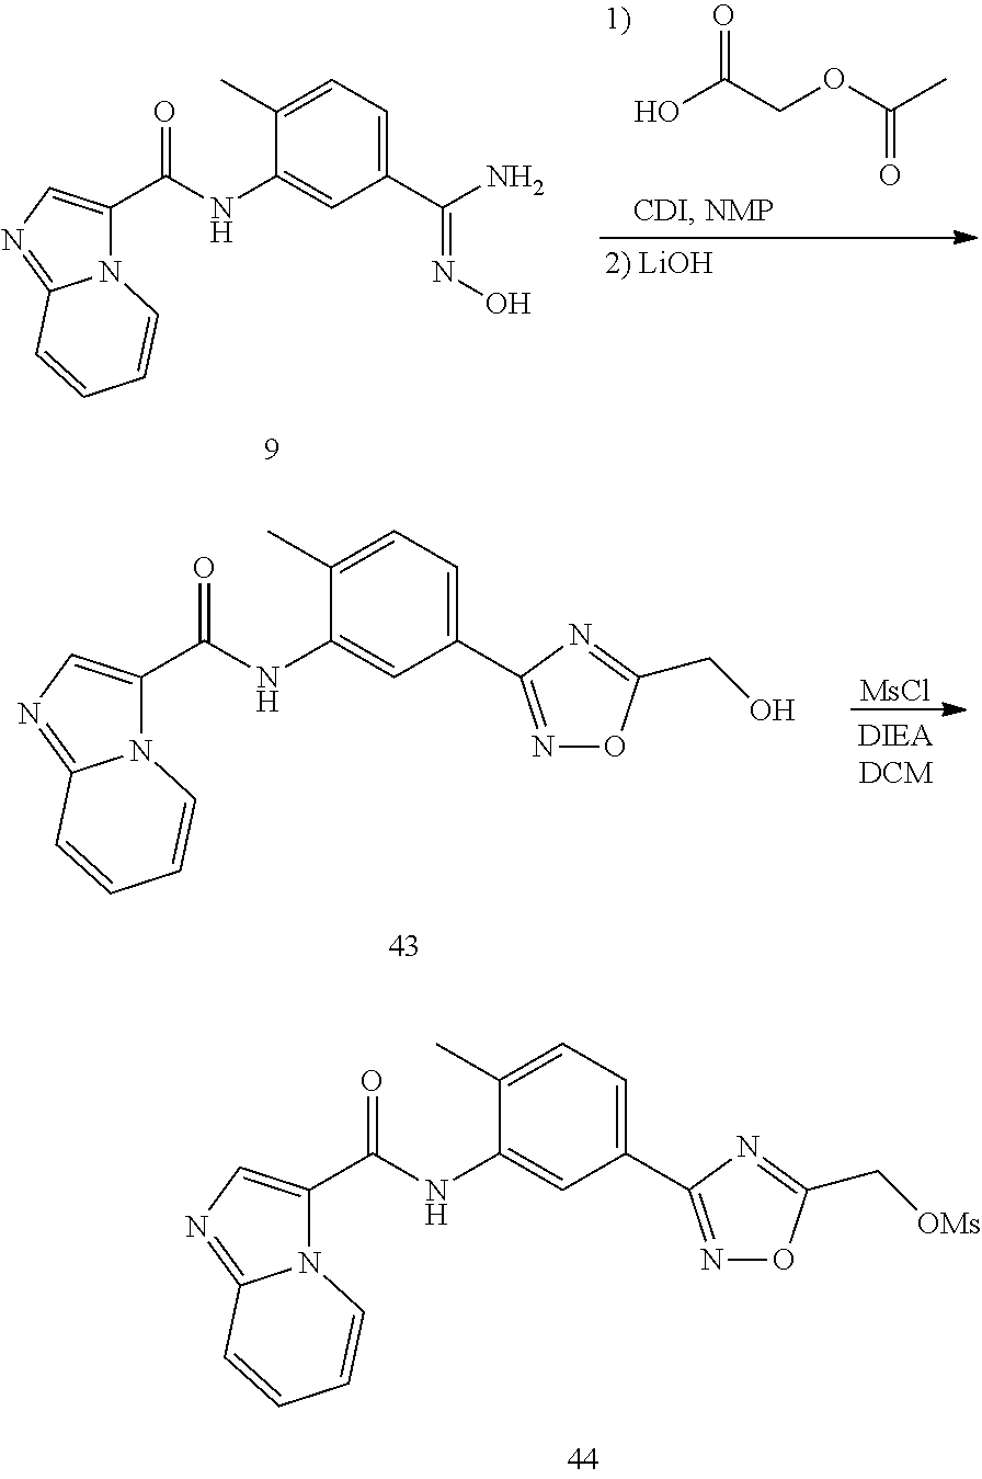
N12C(C(NC3=CC(C(N)=NO)=CC=C3C)=O)=CN=C1C=CC=C2.OC(COC(=O)C)=O.N12C(C(NC3=CC(C4=NOC(CO)=N4)=CC=C3C)=O)=CN=C1C=CC=C2.[MsCl].N12C(C(NC3=CC(C4=NOC(C[OMs])=N4)=CC=C3C)=O)=CN=C1C=CC=C2
